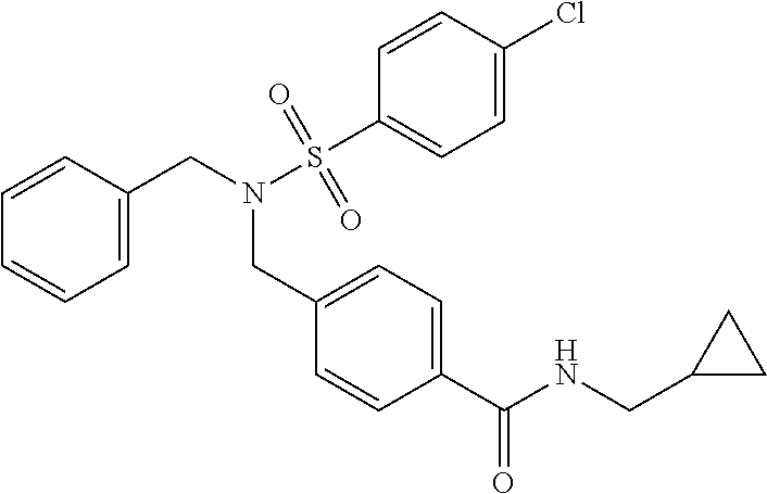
C1(C(NCC2CC2)=O)=CC=C(CN(CC2=CC=CC=C2)S(C2=CC=C(Cl)C=C2)(=O)=O)C=C1
